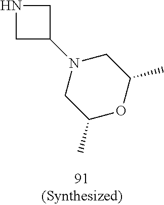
C1NCC1N1CC(C)OC(C)C1
